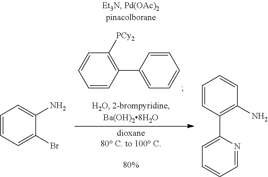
C1=CC(C2=CC=CC=C2)=C([PCy2])C=C1.C1=CC=C(Br)C(N)=C1.C1=CC(C2=CC=CC=N2)=C(N)C=C1
